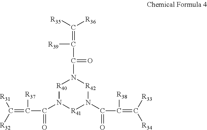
N1(C(C(=C([R35])[R36])[R39])=O)[R40]N(C(C(=C([R32])[R31])[R37])=O)[R41]N(C(C(=C([R34])[R33])[R38])=O)[R42]1
